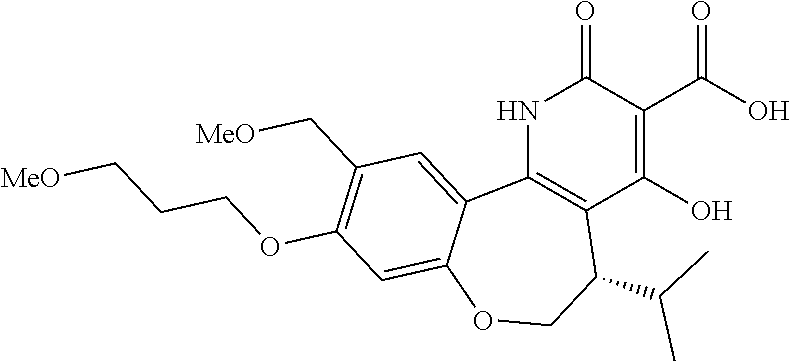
C12=C(NC(=O)C(C(O)=O)=C1O)C1=CC(C[MeO])=C(OCCC[MeO])C=C1OCC2C(C)C
